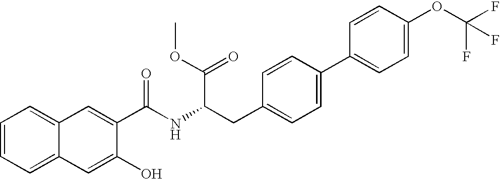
C1=CC=C2C(=C1)C=C(C(NC(CC1=CC=C(C3=CC=C(OC(F)(F)F)C=C3)C=C1)C(=O)OC)=O)C(O)=C2
